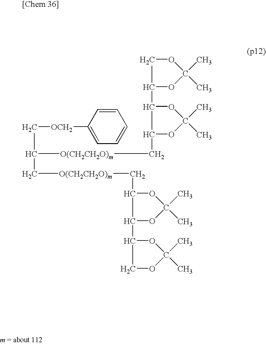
C1=CC([OCH2]CC([O(CH2CH2O)m]CC2C(C3OC(C)(C)OC3)OC(C)(C)O2)C[O(CH2CH2O)m]CC2OC(C)(C)OC2C2OC(C)(C)OC2)=CC=C1
